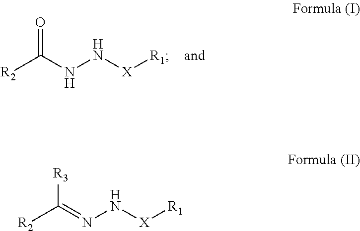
[R2]C(NN[X][R1])=O.[R2]C(=NN[X][R1])[R3]
